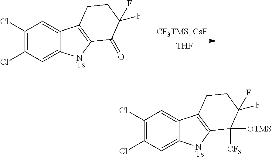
C1(Cl)=C(Cl)C=C2C(=C1)C1=C([NTs]2)C(=O)C(F)(F)CC1.[THF].C1(Cl)=C(Cl)C=C2C(=C1)C1=C([NTs]2)C([CF3])([OTMS])C(F)(F)CC1
